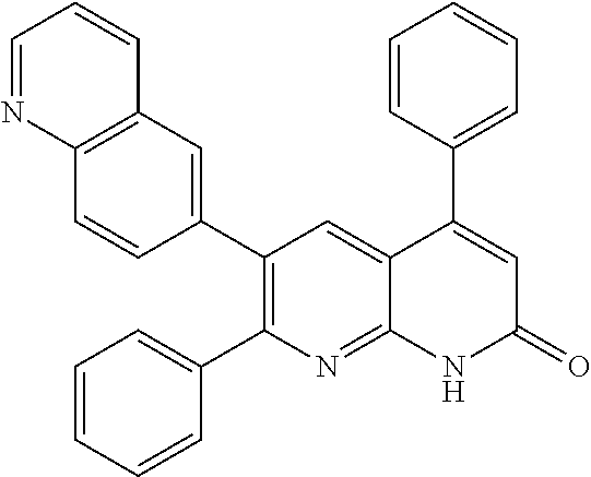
C12=C(C=C(C3=C(C4=CC=CC=C4)N=C4C(=C3)C(C3=CC=CC=C3)=CC(=O)N4)C=C1)C=CC=N2
